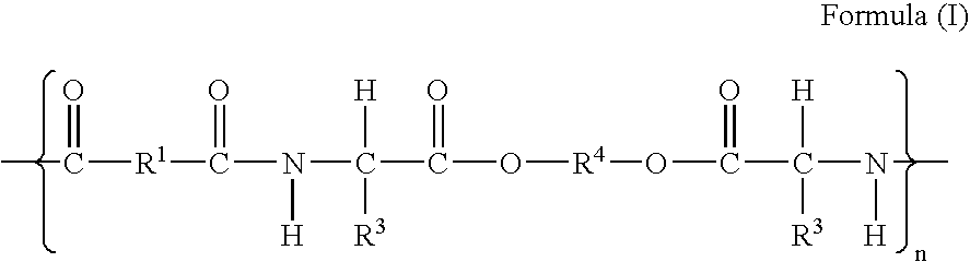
CC([R1]C(N(C(C(O[R4]OC(C(N([H])C)([H])[R3])=O)=O)([H])[R3])[H])=O)=O
